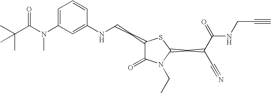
C1=C(N(C(C(C)(C)C)=O)C)C=C(NCCC2C(=O)N(CC)C(CC(C#N)C(=O)NCC#C)S2)C=C1
